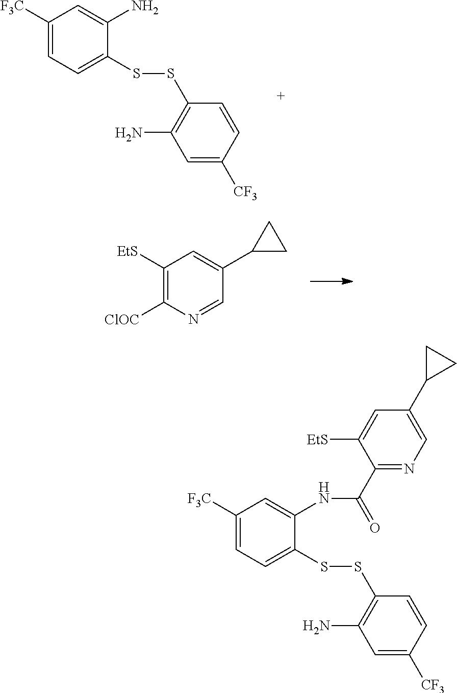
C1([F3C])=CC=C(SSC2=C(N)C=C([CF3])C=C2)C(N)=C1.C1([EtS])=C([ClOC])N=CC(C2CC2)=C1.C1([F3C])=CC=C(SSC2=C(N)C=C([CF3])C=C2)C(NC(C2=NC=C(C3CC3)C=C2[EtS])=O)=C1
